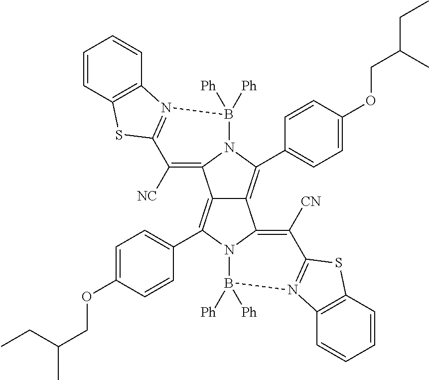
C12=C(C3=CC=C(OCC(C)CC)C=C3)N3C(=C([CN])C4=N(C5=C(C=CC=C5)S4)B3([Ph])[Ph])C1=C(C1=CC=C(OCC(CC)C)C=C1)N1C2=C([NC])C2=N(C3=C(C=CC=C3)S2)B1([Ph])[Ph]
